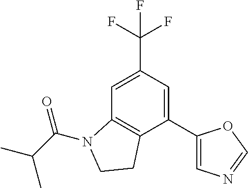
C1=C(C(F)(F)F)C=C(C2=CN=CO2)C2=C1N(C(C(C)C)=O)CC2
